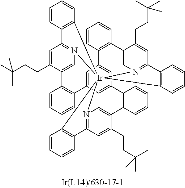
C1=C(CCC(C)(C)C)C2=CN3=C1C1=C([Ir]3456N3=C(C=C(CCC(C)(C)C)C(=C3)C3=C(C7=CC(=CC(=C7)C7=C2C=CC=C7)C2=C(C=CC=C2)C2=CN4=C(C=C2CCC(C)(C)C)C2=C5C=CC=C2)C=CC=C3)C2=C6C=CC=C2)C=CC=C1
